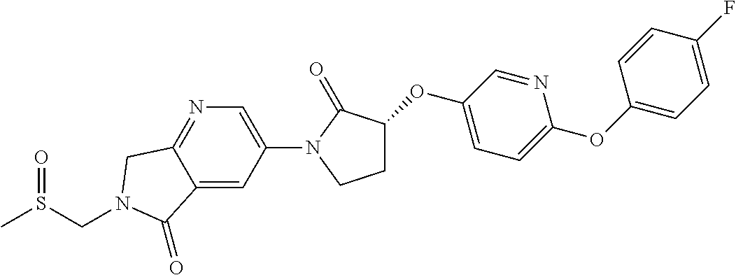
O(C1CCN(C2=CN=C3C(=C2)C(=O)N(CS(=O)C)C3)C1=O)C1=CC=C(OC2=CC=C(F)C=C2)N=C1
